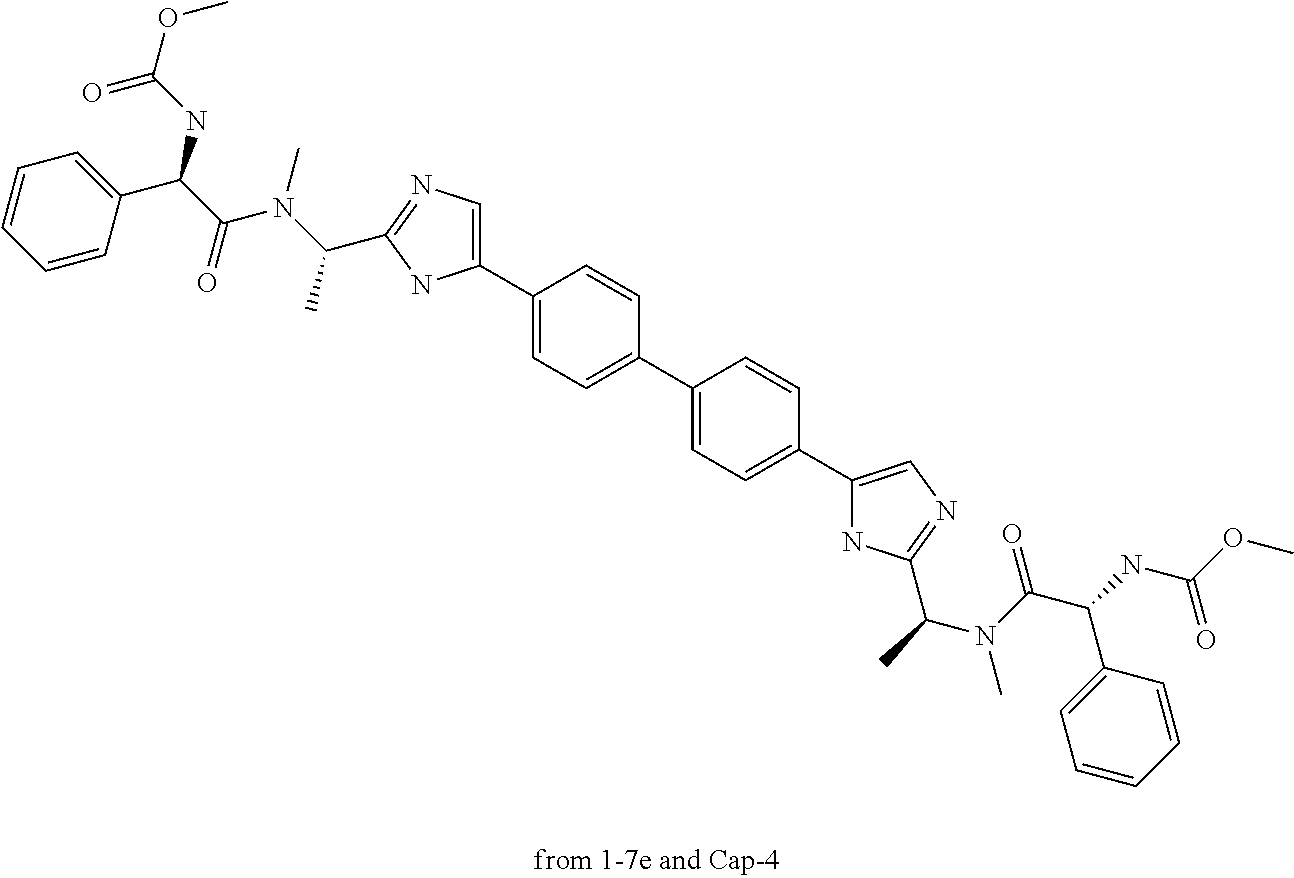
C1=CC(C(C(=O)N(C(C)C2=NC=C(C3=CC=C(C4=CC=C(C5=CN=C(C(C)N(C(=O)C(NC(OC)=O)C6=CC=CC=C6)C)N5)C=C4)C=C3)N2)C)NC(OC)=O)=CC=C1
